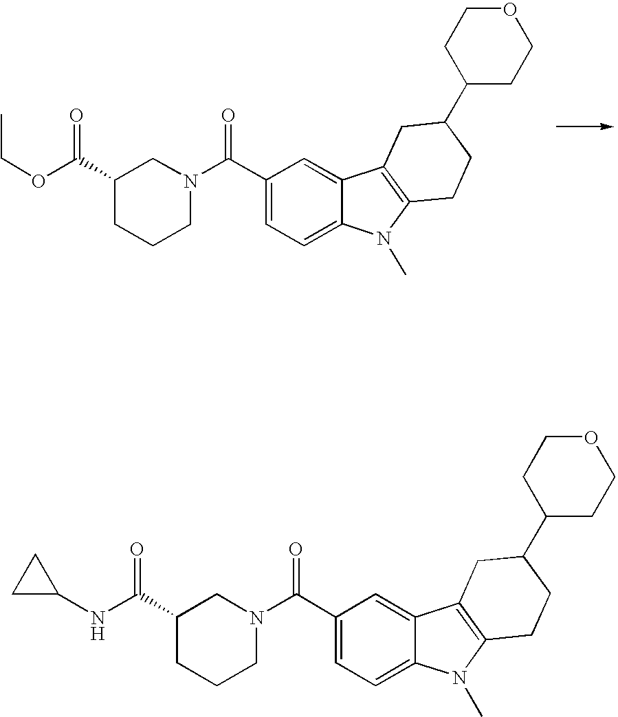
C1(C(N2CC(C(OCC)=O)CCC2)=O)=CC=C2C(=C1)C1=C(N2C)CCC(C2CCOCC2)C1.C1(C(N2CC(C(NC3CC3)=O)CCC2)=O)=CC=C2C(=C1)C1=C(N2C)CCC(C2CCOCC2)C1
